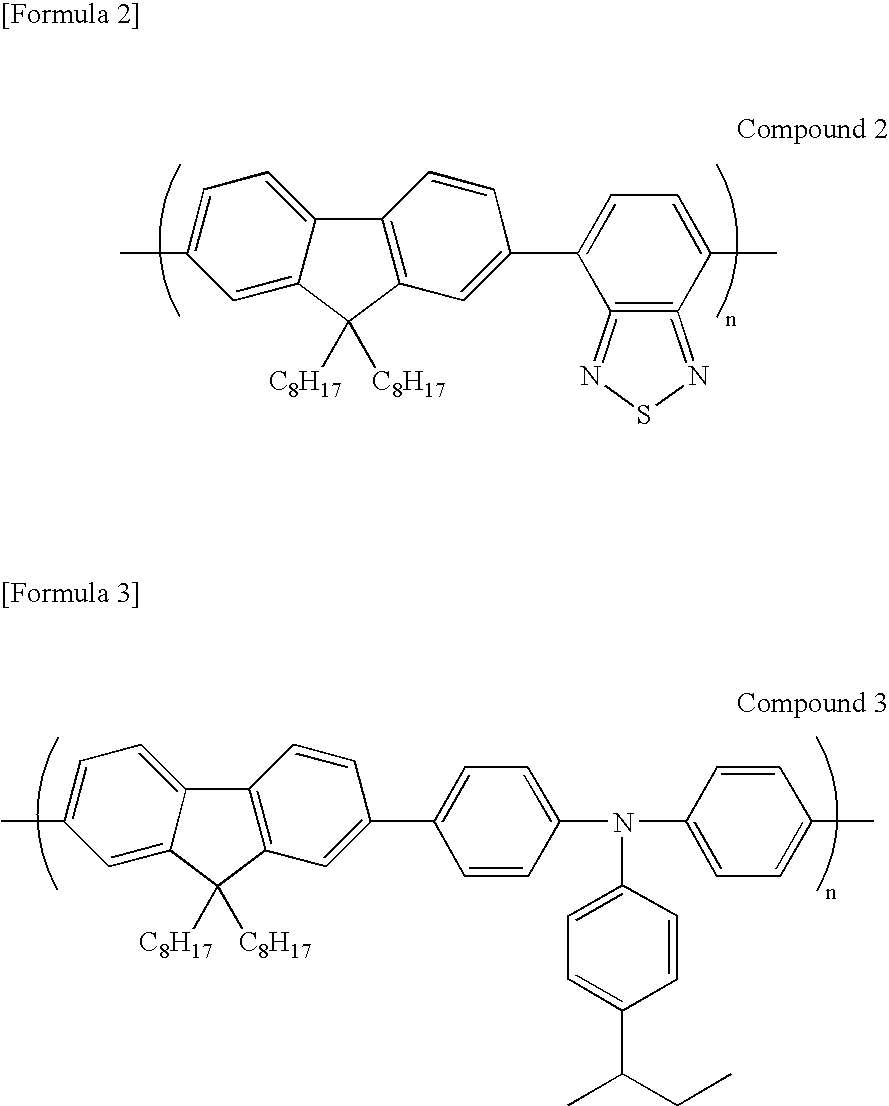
CC1=CC=C2C(=C1)C([C8H17])([C8H17])C1=C2C=CC(C2=CC=C(N(C3=CC=C(C(C)CC)C=C3)C3=CC=C(C)C=C3)C=C2)=C1.CC1=CC=C2C(=C1)C([C8H17])([C8H17])C1=C2C=CC(C2=CC=C(C)C3=C2=NSN=3)=C1
